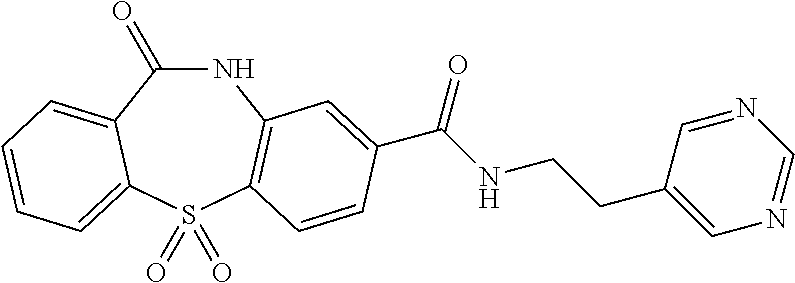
C1(=O)NC2=C(S(=O)(=O)C3=CC=CC=C13)C=CC(C(NCCC1=CN=CN=C1)=O)=C2
